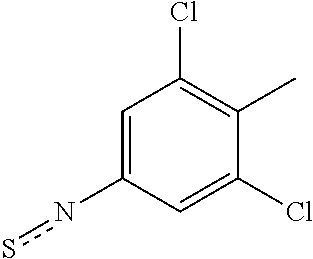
C1=C(ns)C=C(Cl)C(C)=C1Cl
